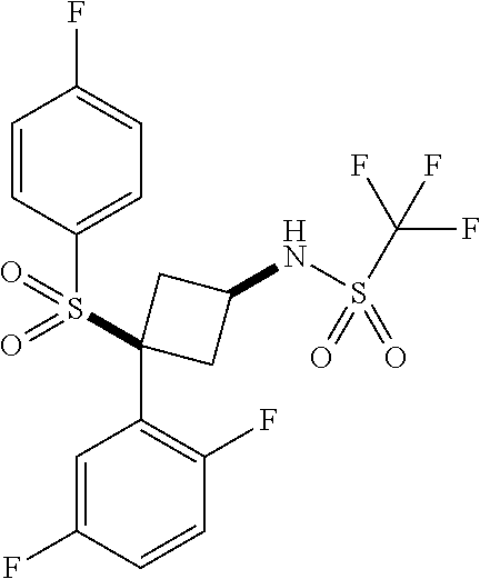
FC1=CC=C(S(=O)(C2(C3=C(F)C=CC(F)=C3)CC(NS(=O)(=O)C(F)(F)F)C2)=O)C=C1
